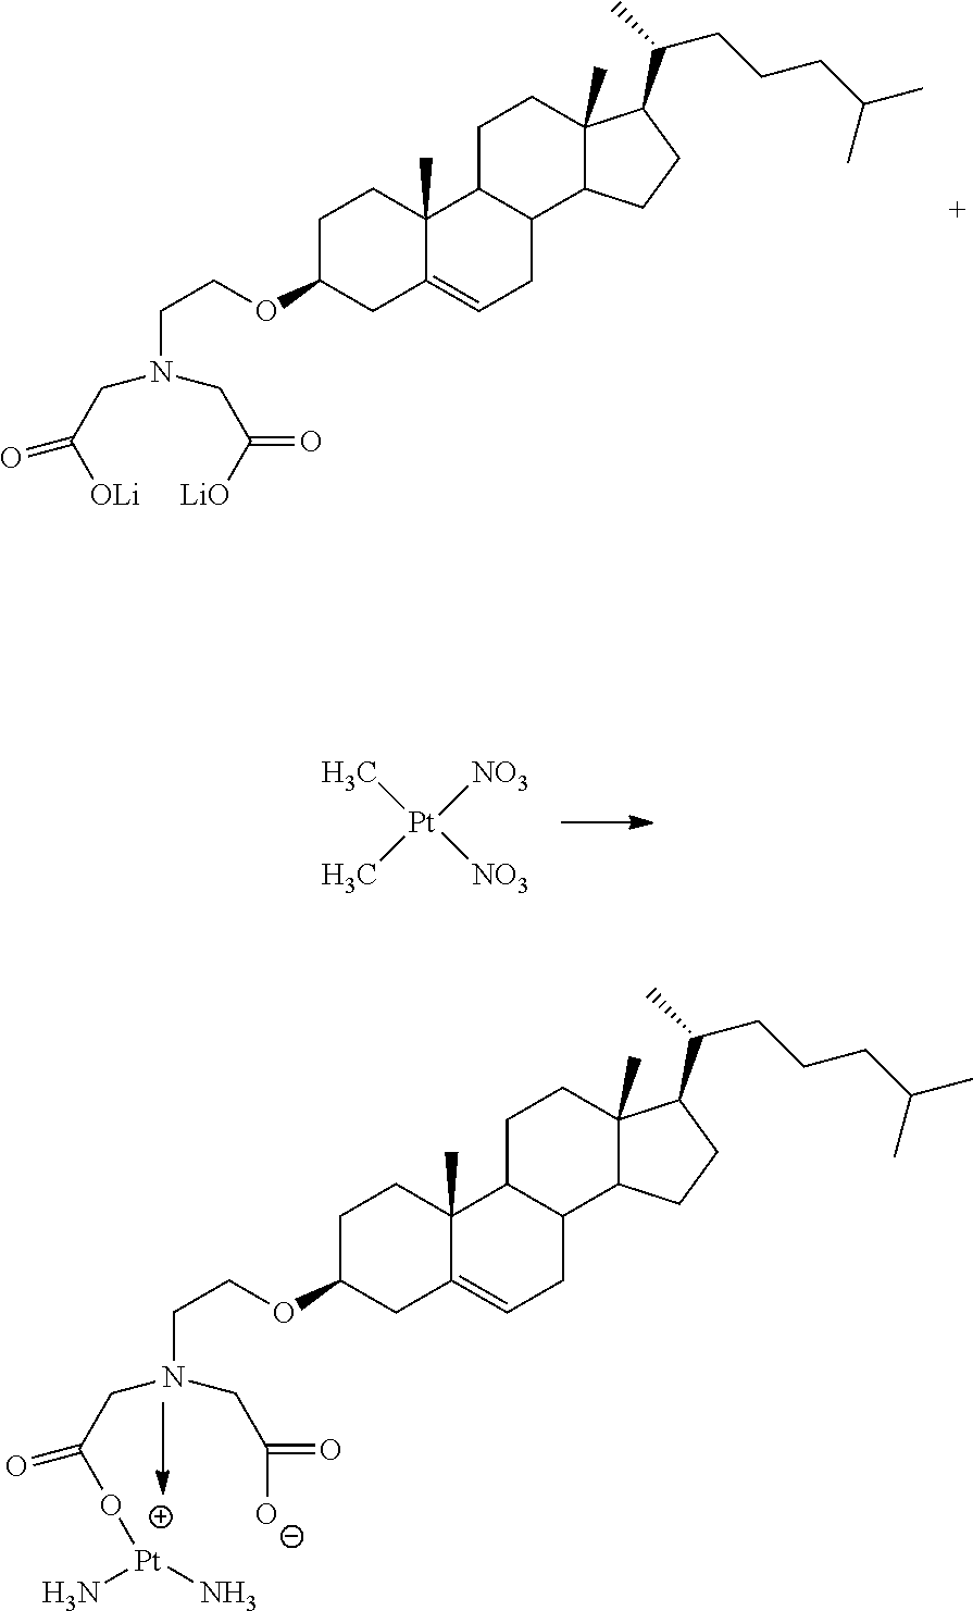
C1C(OCCN(CC(=O)[OLi])CC(=O)[LiO])CC2=CCC3C(C2(C)C1)CCC1(C)C3CCC1C(C)CCCC(C)C.C[Pt]([NO3])(C)[NO3].C1C(OCCN(CC(=O)O[Pt](N)N)CC(=O)[O-])CC2=CCC3C(C2(C)C1)CCC1(C)C3CCC1C(C)CCCC(C)C
